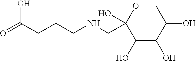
OC1(CNCCCC(=O)O)C(O)C(O)C(O)CO1
